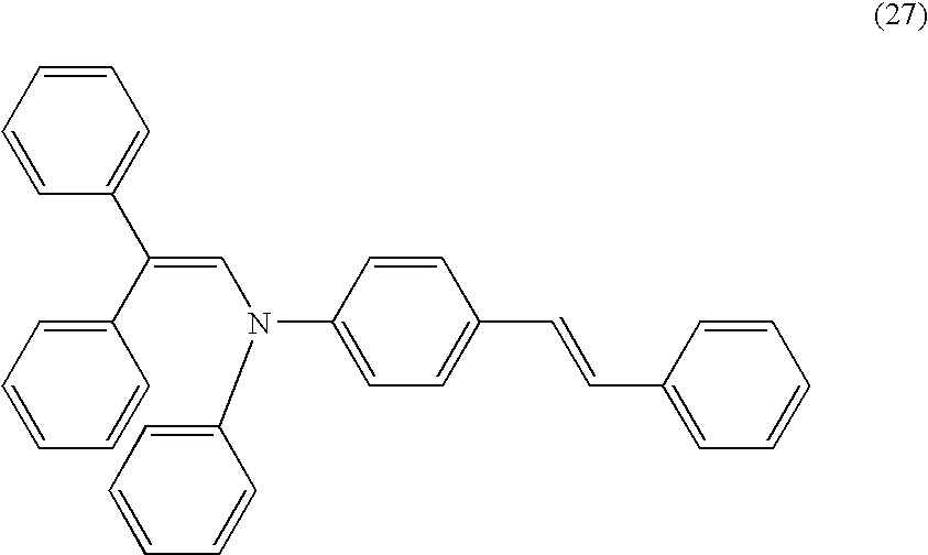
C1=CC(C(=CN(C2=CC=C(C=CC3=CC=CC=C3)C=C2)C2=CC=CC=C2)C2=CC=CC=C2)=CC=C1
